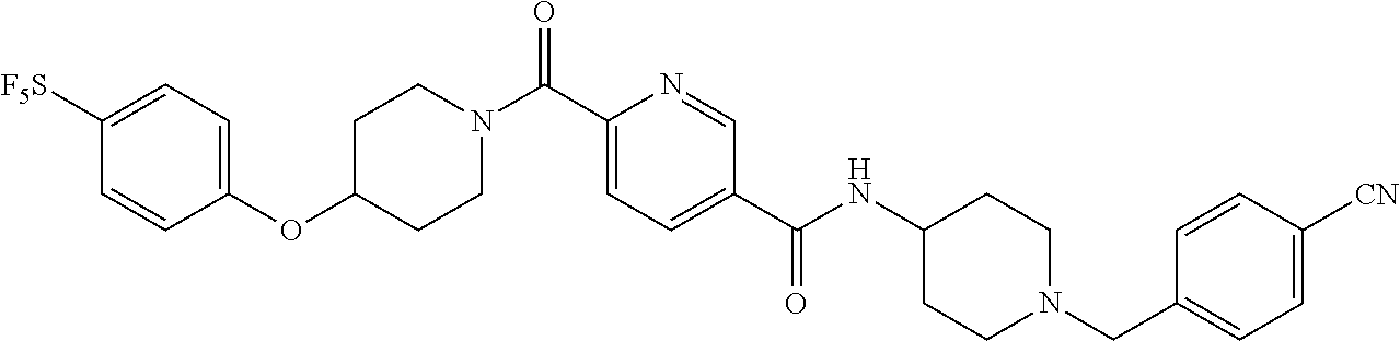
C1([F5S])=CC=C(OC2CCN(C(C3=CC=C(C(NC4CCN(CC5=CC=C([CN])C=C5)CC4)=O)C=N3)=O)CC2)C=C1
